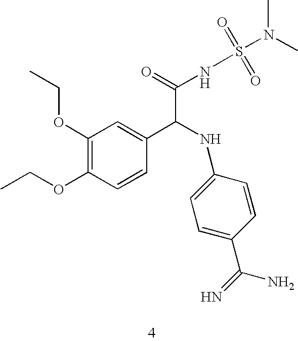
C1(OCC)=C(OCC)C=CC(C(NC2=CC=C(C(=N)N)C=C2)C(=O)NS(=O)(=O)N(C)C)=C1
